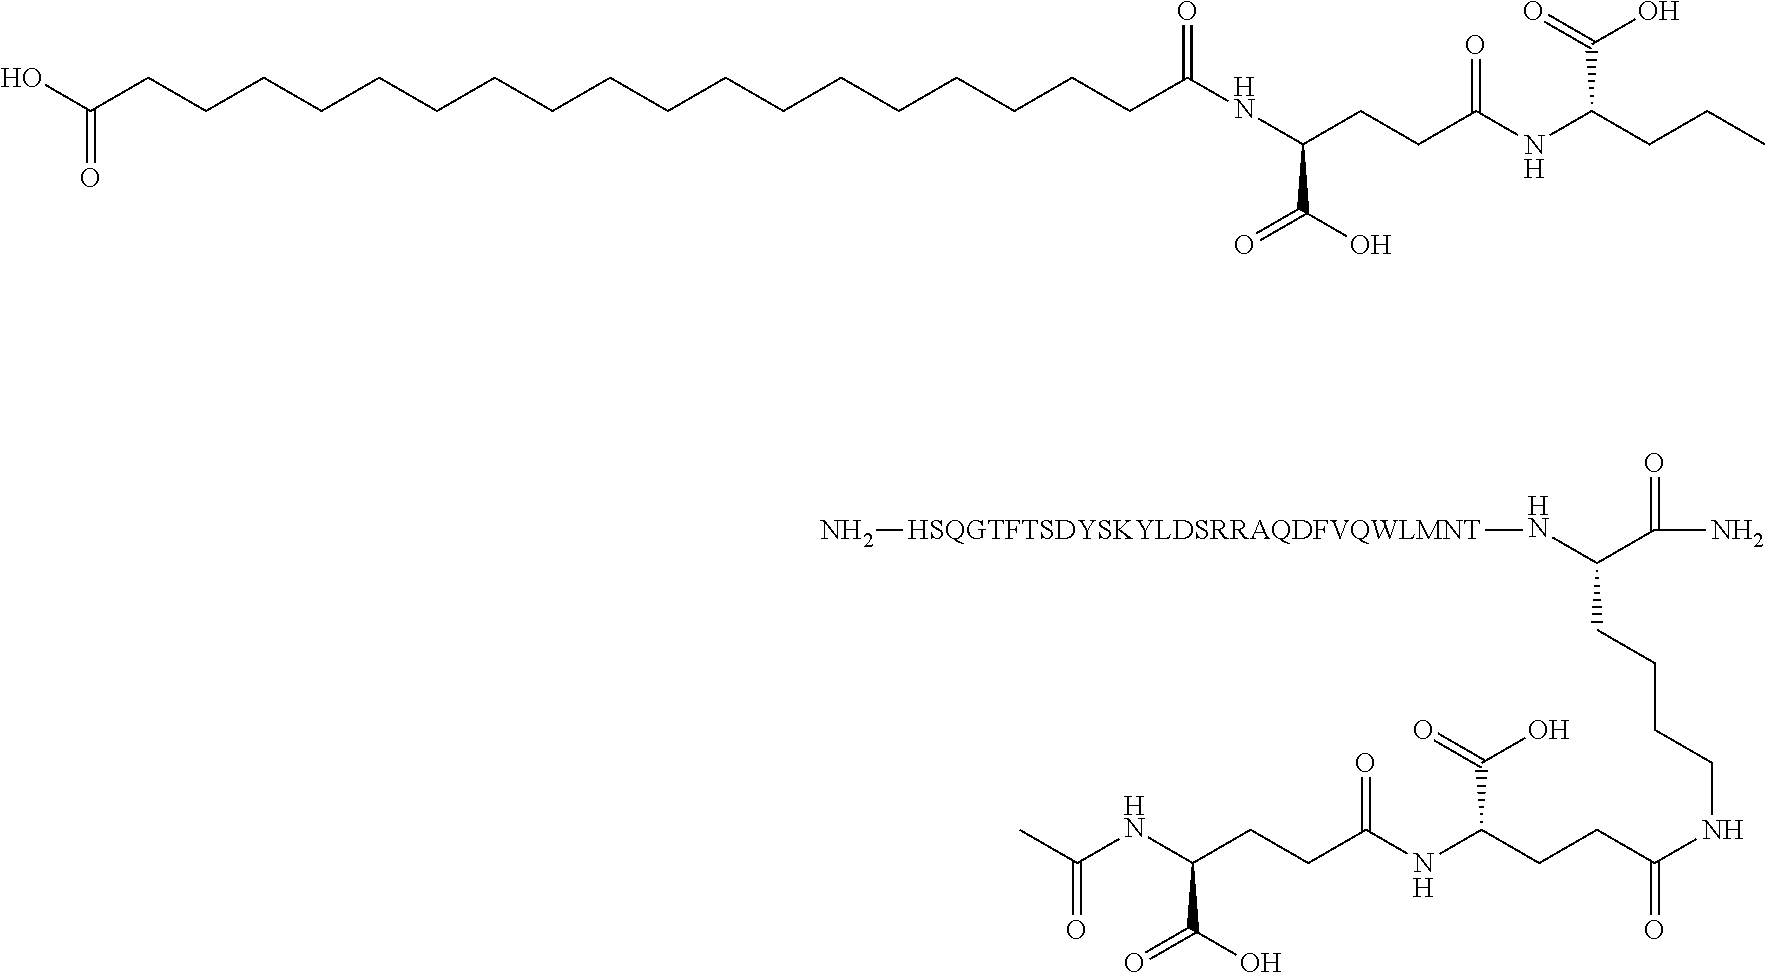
OC(CCCCCCCCCCCCCCCCCCC(NC(CCC(NC(CCC)C(=O)O)=O)C(O)=O)=O)=O.CC(NC(CCC(NC(CCC(NCCCCC(N[HSQGTFTSDYSKYLDSRRAQDFVQWLMNT]N)C(N)=O)=O)C(O)=O)=O)C(=O)O)=O
